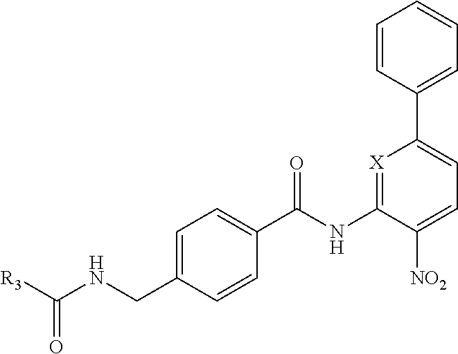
C1=C(CNC([R3])=O)C=CC(C(NC2=[X]C(C3=CC=CC=C3)=CC=C2[NO2])=O)=C1
